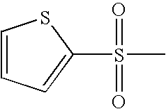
C1=CC=C(S(=O)(=O)C)S1
